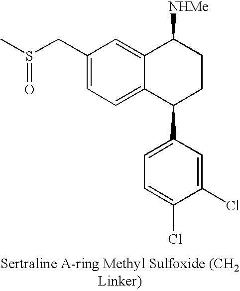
C1(CS(C)=O)=CC=C2C(=C1)C([NHMe])CCC2C1=CC=C(Cl)C(Cl)=C1
